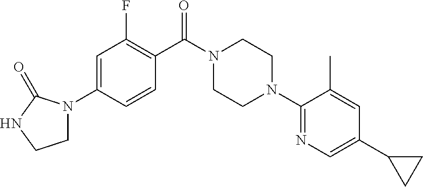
C1N(C2=CC(F)=C(C(N3CCN(C4=NC=C(C5CC5)C=C4C)CC3)=O)C=C2)C(=O)NC1
